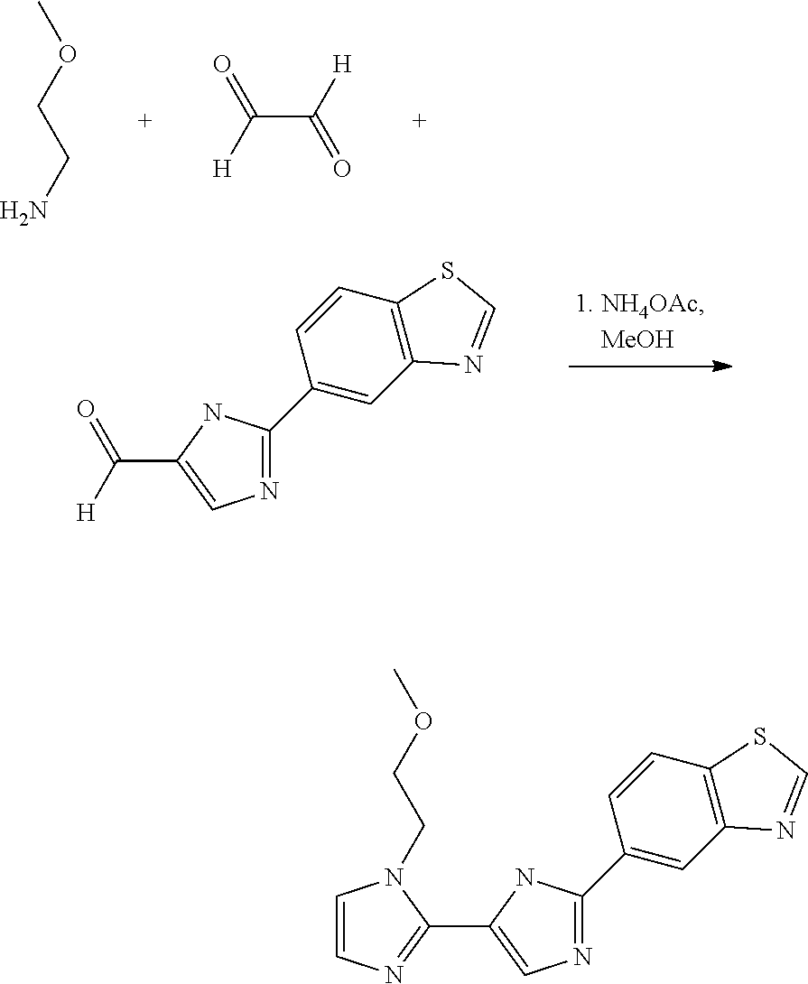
N1=C(C2=CC3=C(C=C2)SC=N3)NC(C(=O)[H])=C1.NCCOC.C(C([H])=O)([H])=O.N1=C(C2=CC3=C(C=C2)SC=N3)NC(C2=NC=CN2CCOC)=C1
